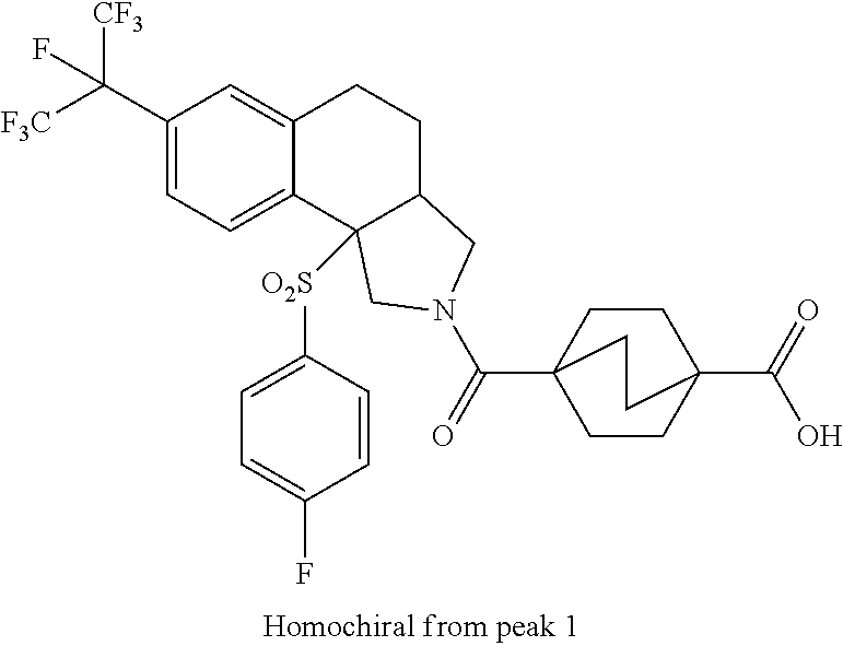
[F3C]C(C1=CC=C2C(=C1)CCC1C2([O2S]C2=CC=C(F)C=C2)CN(C(=O)C23CCC(C(=O)O)(CC2)CC3)C1)([CF3])F
